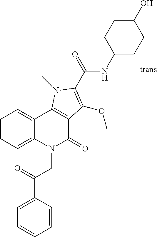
[trans].C1=CC=C2C(=C1)C1=C(C(=O)N2CC(C2=CC=CC=C2)=O)C(OC)=C(C(=O)NC2CCC(O)CC2)N1C
